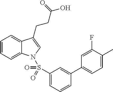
C1=CC=C2C(=C1)C(CCC(O)=O)=CN2S(C1=CC=CC(C2=CC=C(C)C(F)=C2)=C1)(=O)=O
